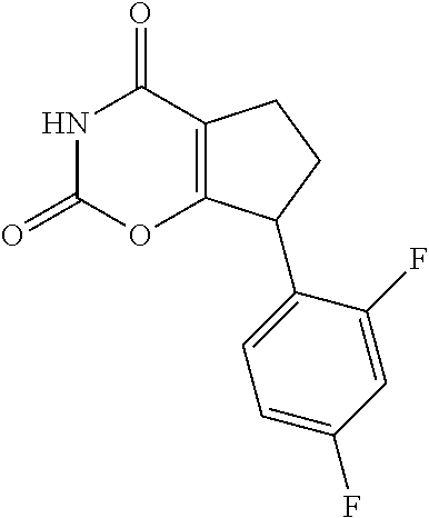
O=C1NC(=O)C2=C(O1)C(C1=CC=C(F)C=C1F)CC2
